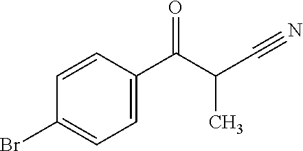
C1(Br)=CC=C(C(C(C#N)C)=O)C=C1
